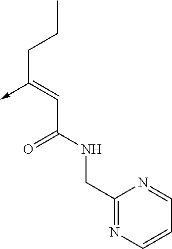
C(C(NCC1=NC=CC=N1)=O)=C(CCC)->C
